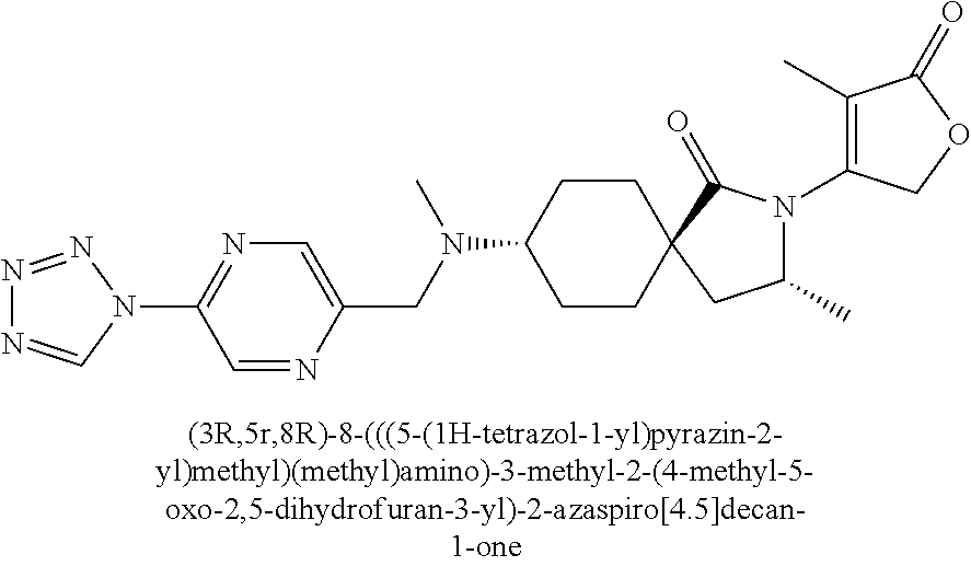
N1=NN(C2=NC=C(CN(C3CCC4(CC3)CC(C)N(C3=C(C)C(=O)OC3)C4=O)C)N=C2)C=N1
